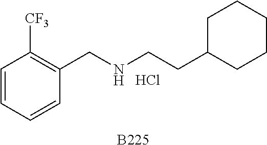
C1=CC=CC(CNCCC2CCCCC2)=C1[CF3].[B225].Cl
